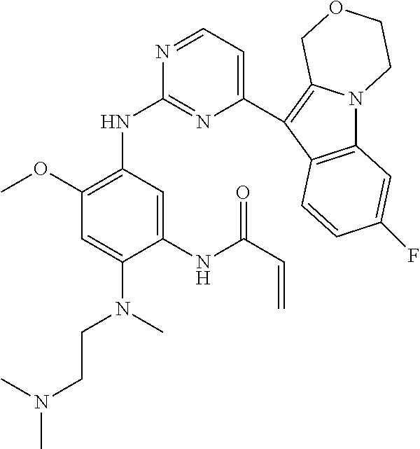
C1(NC(C=C)=O)=CC(NC2=NC(C3=C4N(C5=C3C=CC(F)=C5)CCOC4)=CC=N2)=C(OC)C=C1N(C)CCN(C)C
